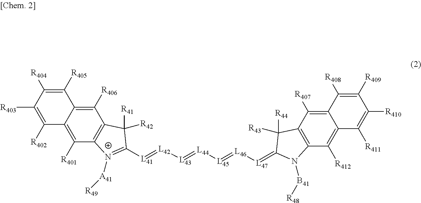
C1([R403])=C([R402])C2=C([R401])C3=C(C([R406])=C2C([R405])=C1[R404])C([R42])([R41])C([L41]=[L42][L43]=[L44][L45]=[L46][L47]=C1N([B41][R48])C2=C(C([R407])=C4C(=C2[R412])C([R411])=C([R410])C([R409])=C4[R408])C1([R43])[R44])=[N+]3[A41][R49]
